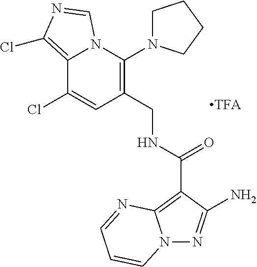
C1(CNC(=O)C2=C3N(N=C2N)C=CC=N3)=C(N2CCCC2)N2C(=C(Cl)N=C2)C(Cl)=C1
